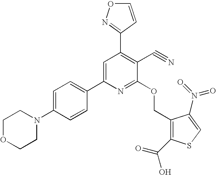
C1OCCN(C2=CC=C(C3=CC(C4=NOC=C4)=C(C#N)C(OCC4=C(C(=O)O)SC=C4N(=O)=O)=N3)C=C2)C1
